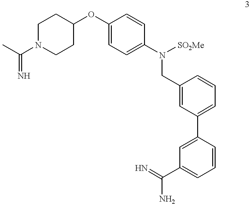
C1N(C(C)=N)CCC(OC2=CC=C(N([SO2Me])CC3=CC(C4=CC(C(=N)N)=CC=C4)=CC=C3)C=C2)C1
